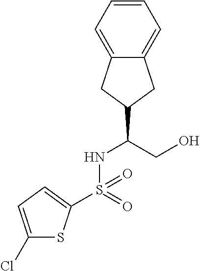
C1=C2C(=CC=C1)CC(C(CO)NS(=O)(=O)C1=CC=C(Cl)S1)C2
